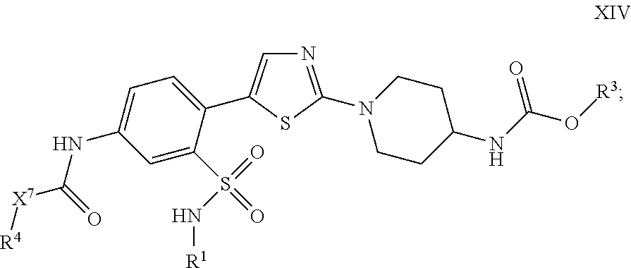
N1=C(N2CCC(NC(O[R3])=O)CC2)SC(C2=CC=C(NC([X7][R4])=O)C=C2S(=O)(=O)N[R1])=C1
